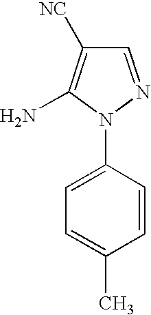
C1=NN(C2=CC=C(C)C=C2)C(N)=C1[NC]
